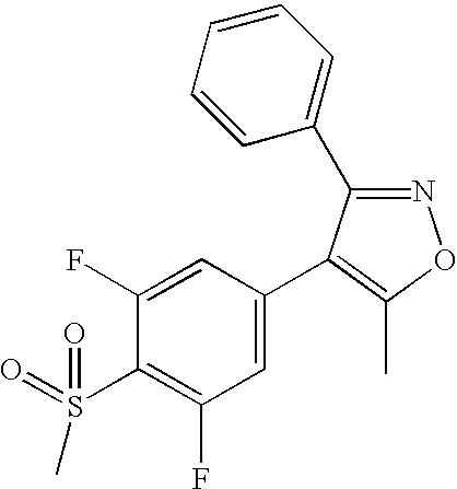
N1=C(C2=CC=CC=C2)C(C2=CC(F)=C(S(=O)(C)=O)C(F)=C2)=C(C)O1
